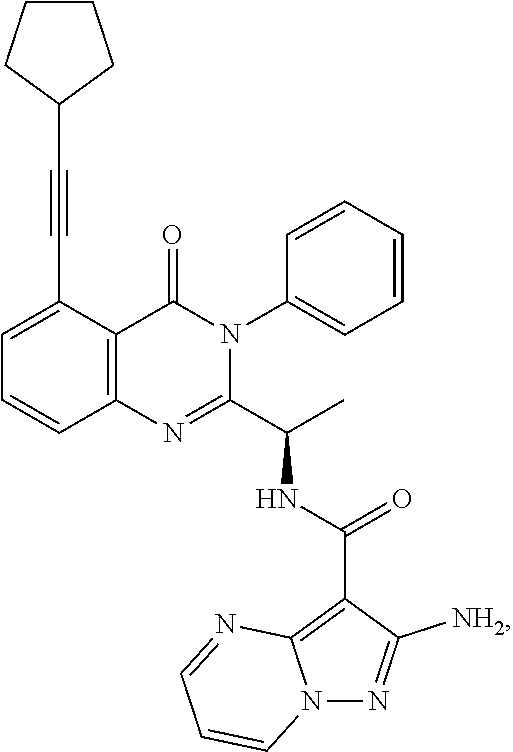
C1=C(C#CC2CCCC2)C2=C(C=C1)N=C(C(C)NC(C1=C3N(N=C1[NH2])C=CC=N3)=O)N(C1=CC=CC=C1)C2=O
